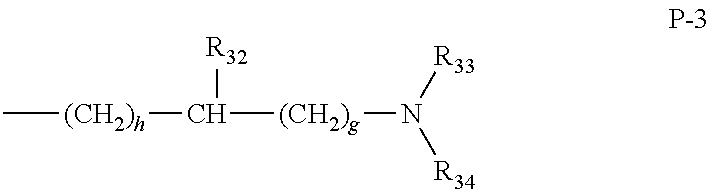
C[(CH2)h]C([(CH2)g]N([R34])[R33])[R32]
